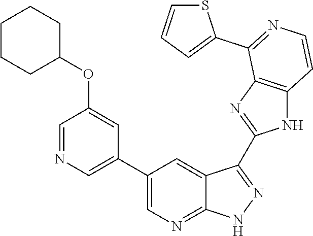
C1=NC=C(C2=CN=C3C(=C2)C(C2=NC4=C(N2)C=CN=C4C2=CC=CS2)=N[N H]3)C=C1OC1CCCCC1
